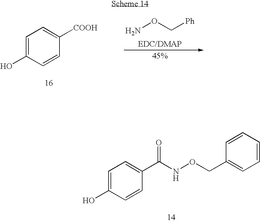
C1=C(O)C=CC([COOH])=C1.NOC[Ph].C1=C(O)C=CC(C(NOCC2=CC=CC=C2)=O)=C1
